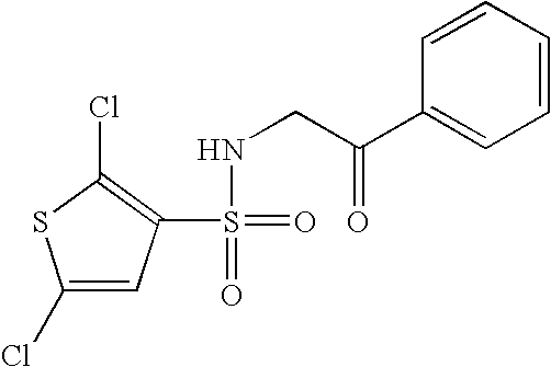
S(=O)(=O)(NCC(=O)C1=CC=CC=C1)C1=C(Cl)SC(Cl)=C1
